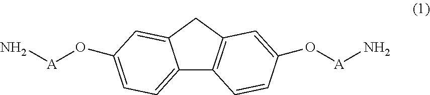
C12=CC=C(O[A]N)C=C1CC1=C2C=CC(O[A]N)=C1
